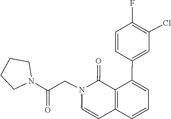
C1=CN(CC(N2CCCC2)=O)C(=O)C2=C1C=CC=C2C1=CC(Cl)=C(F)C=C1
